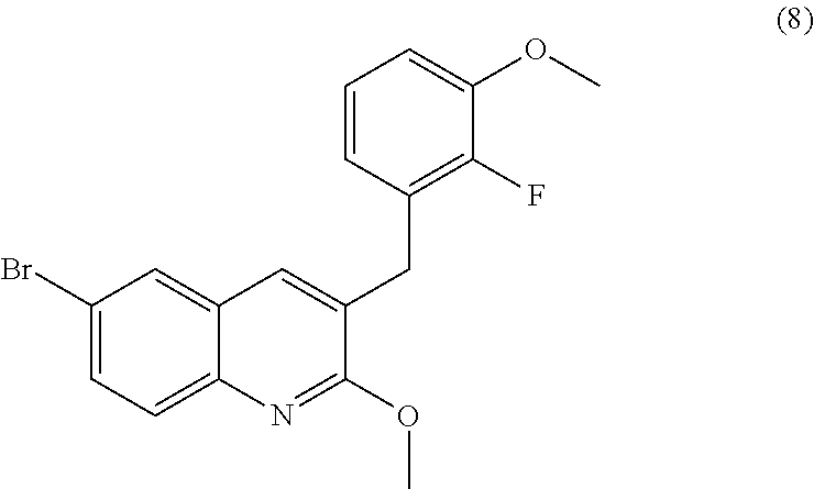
C12=CC(Br)=CC=C1N=C(OC)C(CC1=C(F)C(OC)=CC=C1)=C2
